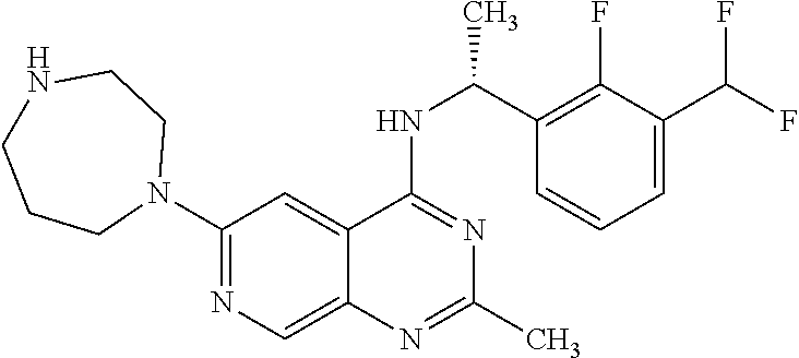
N1(C2=NC=C3C(=C2)C(NC(C2=C(F)C(C(F)F)=CC=C2)C)=NC(C)=N3)CCNCCC1
